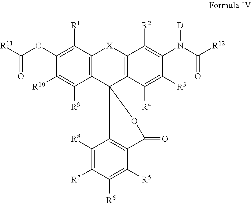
C12=C(C([R1])=C(OC([R11])=O)C([R10])=C1[R9])[X]C1=C(C23C2=C(C([R5])=C([R6])C([R7])=C2[R8])C(=O)O3)C([R4])=C([R3])C(N(C([R12])=O)[D])=C1[R2]
